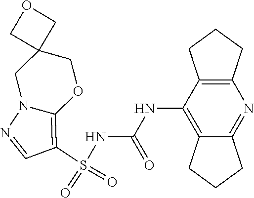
S(NC(NC1=C2C(=NC3=C1CCC3)CCC2)=O)(C1=C2N(N=C1)CC1(CO2)COC1)(=O)=O
